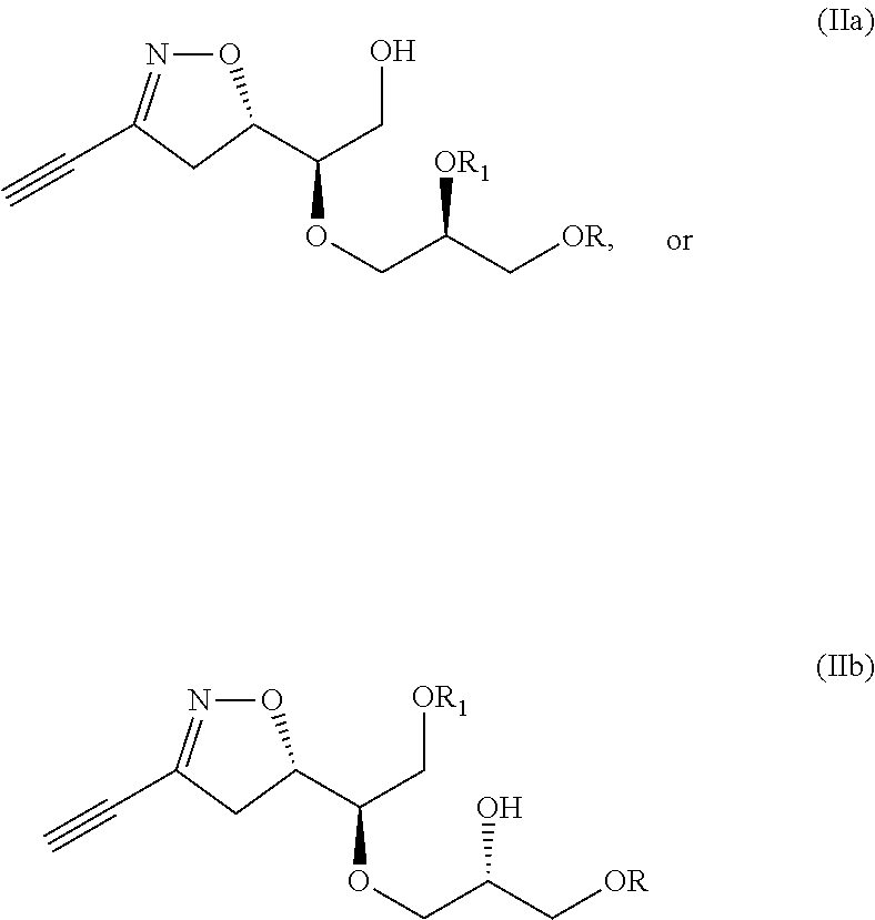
O1N=C(C#C)CC1C(OCC([OR1])C[OR])CO.O1N=C(C#C)CC1C(OCC(O)C[OR])C[OR1]
